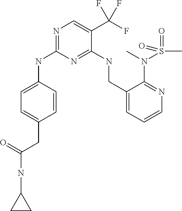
C1=C(CC(=O)NC2CC2)C=CC(NC2=NC=C(C(F)(F)F)C(NCC3=CC=CN=C3N(S(C)(=O)=O)C)=N2)=C1
